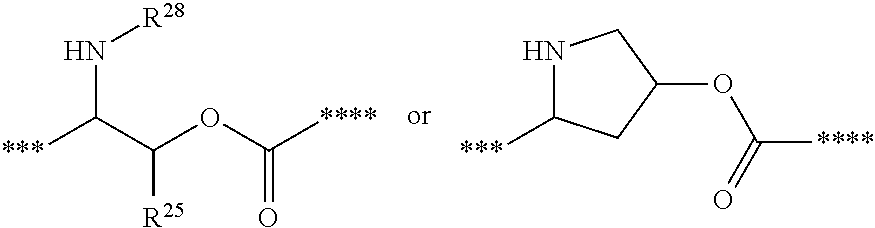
[***]C1NCC(OC([****])=O)C1.[***]C(C(OC([****])=O)[R25])N[R28]
